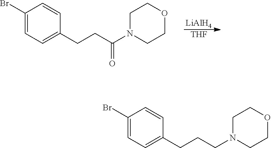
C1(Br)=CC=C(CCC(N2CCOCC2)=O)C=C1.[LiAlH4].[THF].C1(Br)=CC=C(CCCN2CCOCC2)C=C1
